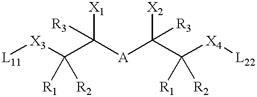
[L11][X3]C(C([X1])([R3])[A]C([X2])(C([X4][L22])([R1])[R2])[R3])([R1])[R2]
